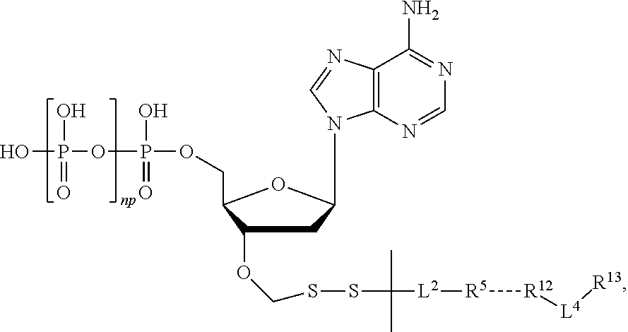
C1(OCSSC(C)(C)[L2][R5][R12][L4][R13])CC(N2C3=C(C(N)=NC=N3)N=C2)OC1COP(O)(=O)OP(O)(=O)O
